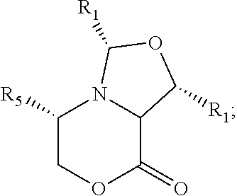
C1([R5])COC(=O)C2N1C([R1])OC2[R1]
